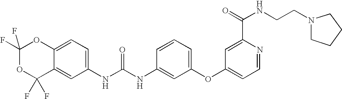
C1(F)(F)OC(F)(F)C2=CC(NC(NC3=CC(OC4=CC=NC(C(=O)NCCN5CCCC5)=C4)=CC=C3)=O)=CC=C2O1
